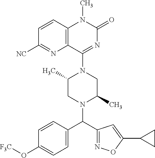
C1=CC2=C(N=C1[NC])C(N1C(C)CN(C(C3=CC=C(O[F3C])C=C3)C3=NOC(C4CC4)=C3)C(C)C1)=NC(=O)N2C
